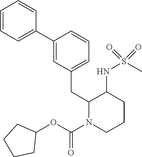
C1=CC=C(C2=CC(CC3N(C(OC4CCCC4)=O)CCCC3NS(C)(=O)=O)=CC=C2)C=C1
